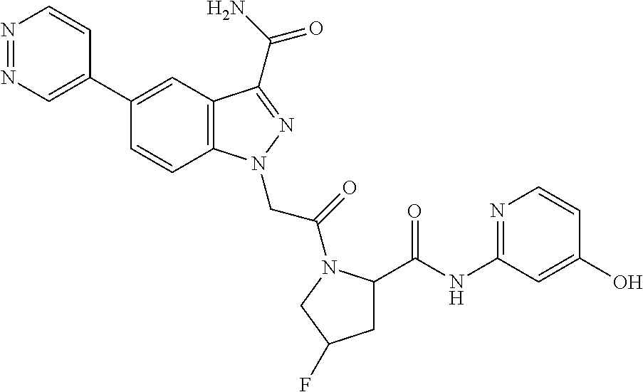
N1=NC=C(C2=CC3=C(C=C2)N(CC(=O)N2C(C(=O)NC4=NC=CC(O)=C4)CC(F)C2)N=C3C(N)=O)C=C1
